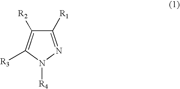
[R4]N1C([R3])=C([R2])C([R1])=N1
